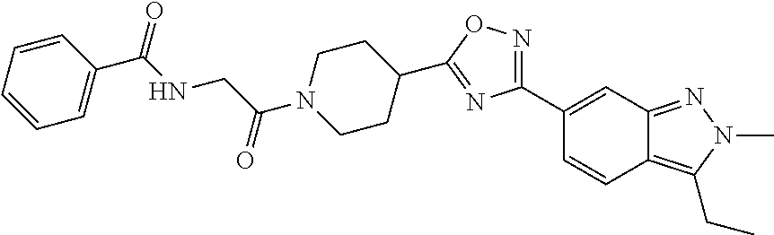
C12=C(CC)N(C)N=C1C=C(C1=NOC(C3CCN(C(CNC(C4=CC=CC=C4)=O)=O)CC3)=N1)C=C2
